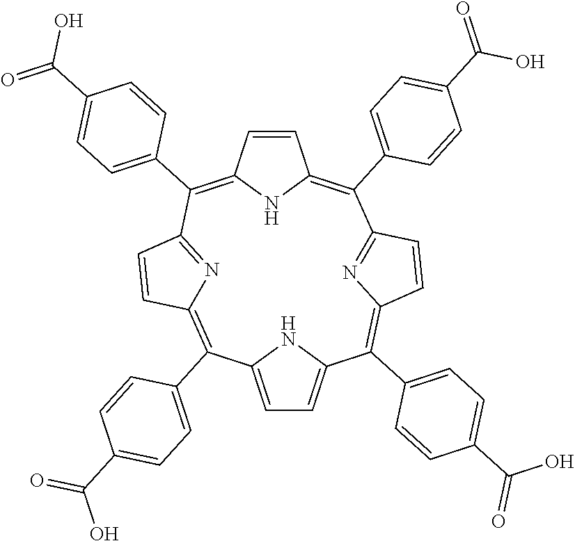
C12=CC=C(N1)C(C1=CC=C(C(O)=O)C=C1)=C1C=CC(=N1)C(C1=CC=C(C(=O)O)C=C1)=C1NC(=C(C3=CC=C(C(=O)O)C=C3)C3=NC(=C2C2=CC=C(C(O)=O)C=C2)C=C3)C=C1
